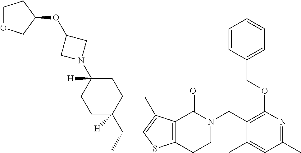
C12=C(CCN(CC3=C(OCC4=CC=CC=C4)N=C(C)C=C3C)C1=O)SC(C(C1([H])CCC(N3CC(OC4CCOC4)C3)([H])CC1)C)=C2C
